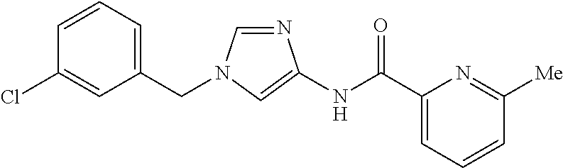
C1=NC(NC(=O)C2=CC=CC([Me])=N2)=CN1CC1=CC=CC(Cl)=C1
